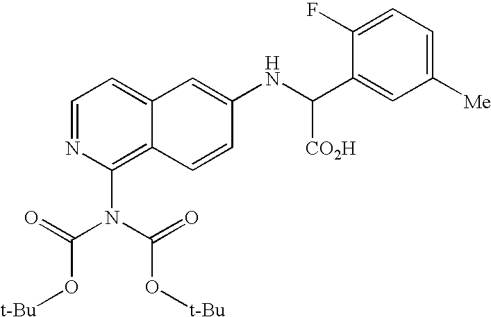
C1=NC(N(C(=O)O[t-Bu])C(=O)O[t-Bu])=C2C(=C1)C=C(NC(C1=CC([Me])=CC=C1F)[CO2H])C=C2
